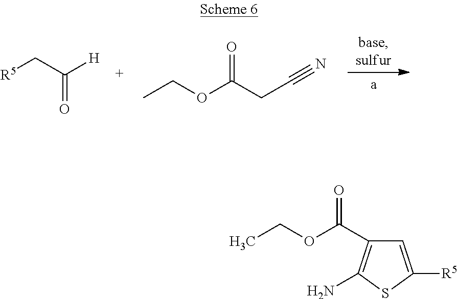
[R5]CC([H])=O.CCOC(CC#N)=O.C1=C([R5])SC(N)=C1C(OCC)=O
